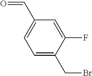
C1=C(CBr)C(F)=CC(C=O)=C1
